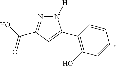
N1([H])N=C(C(O)=O)C=C1C1=C(O)C=CC=C1
